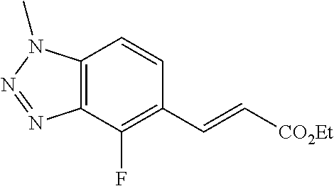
C12=C(C(F)=C(C=C[CO2Et])C=C1)N=NN2C
